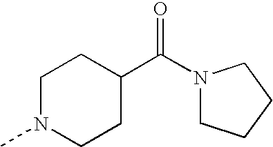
C1N(C)CCC(C(N2CCCC2)=O)C1
